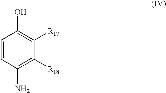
C1=CC(N)=C([R18])C([R17])=C1O
